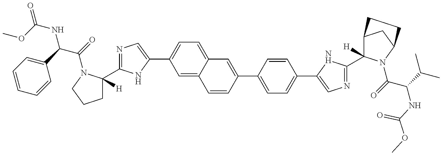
N1=C(C2([H])CCCN2C(C(NC(=O)OC)C2=CC=CC=C2)=O)NC(C2=CC=C3C(=C2)C=CC(C2=CC=C(C4=CN=C(C5([H])C6CC(N5C(C(NC(OC)=O)C(C)C)=O)CC6)N4)C=C2)=C3)=C1
